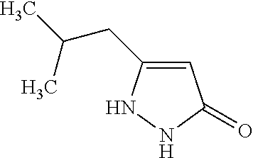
C1=C(CC(C)C)NNC1=O
